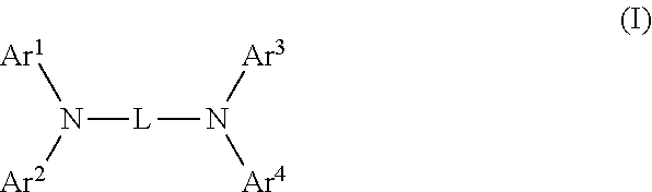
[Ar1]N([L]N([Ar3])[Ar4])[Ar2]
